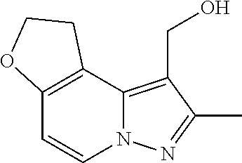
C12=C(C=CN3C1=C(CO)C(C)=N3)OCC2
